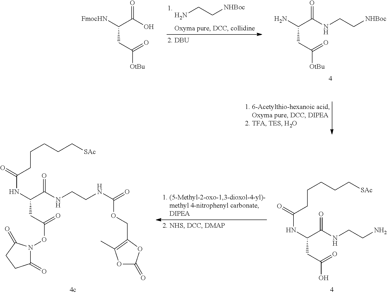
NCC[NHBoc].[OtBu]C(=O)CC(C(=O)NCC[NHBoc])N.[OtBu]C(=O)CC(C(=O)O)[FmocHN].OC(=O)CC(C(=O)NCCN)NC(CCCCC[SAc])=O.C1(=O)N(OC(=O)CC(C(=O)NCCNC(OCC2=C(C)OC(=O)O2)=O)NC(CCCCC[SAc])=O)C(=O)CC1
